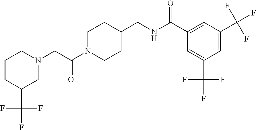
N1(CC(N2CCC(CNC(C3=CC(C(F)(F)F)=CC(C(F)(F)F)=C3)=O)CC2)=O)CCCC(C(F)(F)F)C1
